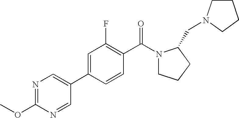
N1=C(OC)N=CC(C2=CC(F)=C(C(=O)N3CCCC3CN3CCCC3)C=C2)=C1
